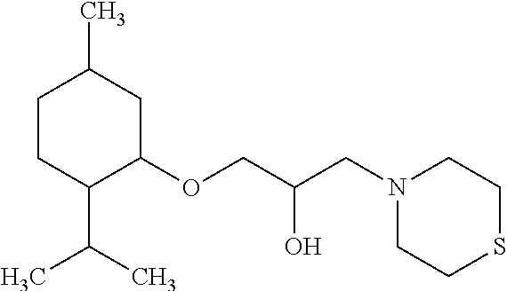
C1CC(C(C)C)C(OCC(CN2CCSCC2)O)CC1C
